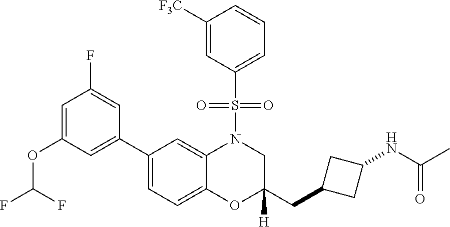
C1=C(OC(F)F)C=C(C2=CC=C3C(=C2)N(S(C2=CC=CC([F3C])=C2)(=O)=O)CC(CC2CC(NC(C)=O)C2)([H])O3)C=C1F
